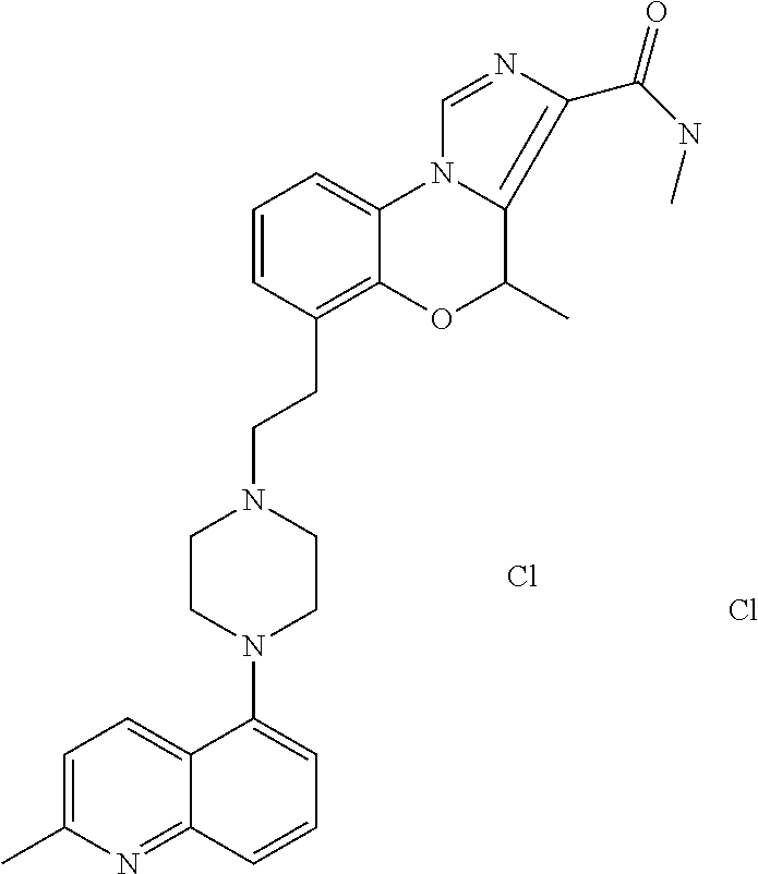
C1=C(C)N=C2C(=C1)C(N1CCN(CCC3=C4C(=CC=C3)N3C(=C(C(=O)NC)N=C3)C(C)O4)CC1)=CC=C2.Cl.Cl
